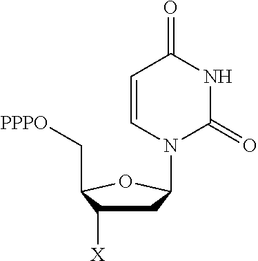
C1C([X])C(C[PPPO])OC1N1C(=O)NC(=O)C=C1
